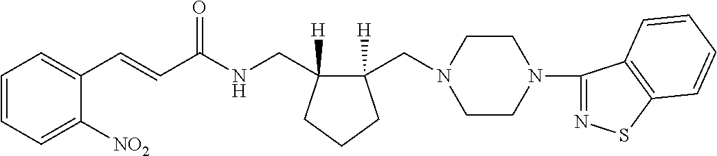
C1(C=CC(NCC2([H])C(CN3CCN(C4=NSC5=C4C=CC=C5)CC3)([H])CCC2)=O)=CC=CC=C1[NO2]
